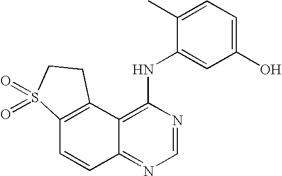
C12=C(C3=C(NC4=CC(O)=CC=C4C)N=CN=C3C=C1)CCS2(=O)=O
